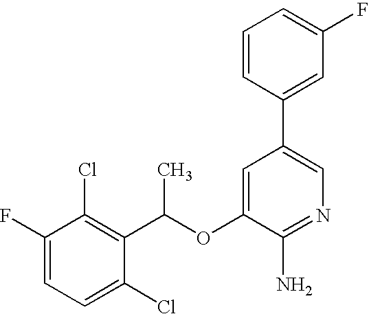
FC1=CC=C(Cl)C(C(OC2=CC(C3=CC(F)=CC=C3)=CN=C2N)C)=C1Cl
